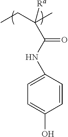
C(C)(CC)([Ra])C(NC1=CC=C(O)C=C1)=O
